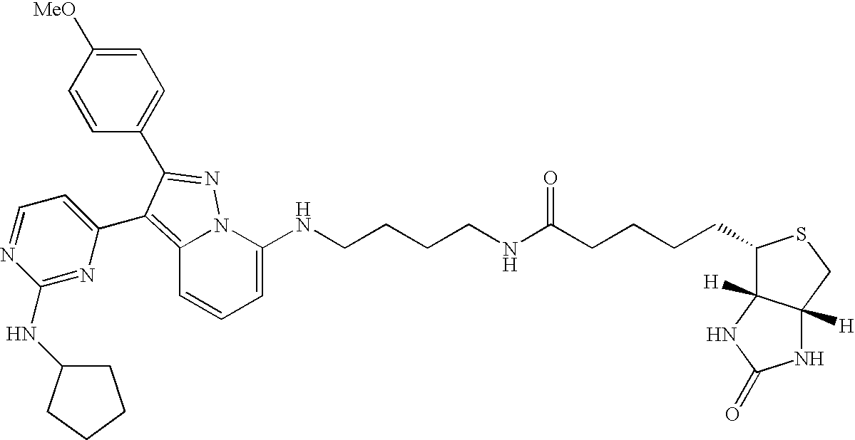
C1=C(NCCCCNC(CCCCC2C3([H])C([H])(CS2)NC(=O)N3)=O)N2C(=C(C3=CC=NC(NC4CCCC4)=N3)C(C3=CC=C([MeO])C=C3)=N2)C=C1
